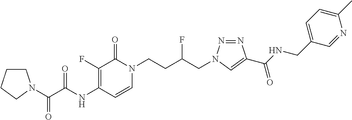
C1(NC(=O)C(N2CCCC2)=O)=C(F)C(=O)N(CCC(CN2N=NC(C(NCC3=CC=C(C)N=C3)=O)=C2)F)C=C1
